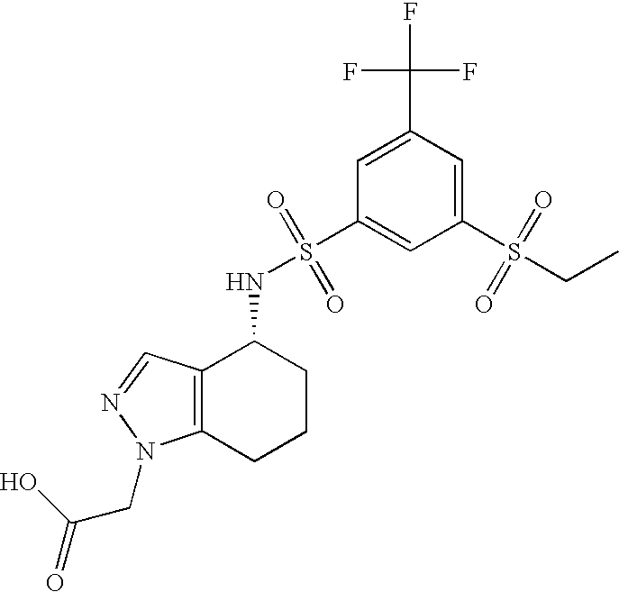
N(C1C2=C(CCC1)N(CC(=O)O)N=C2)S(C1=CC(S(CC)(=O)=O)=CC(C(F)(F)F)=C1)(=O)=O
